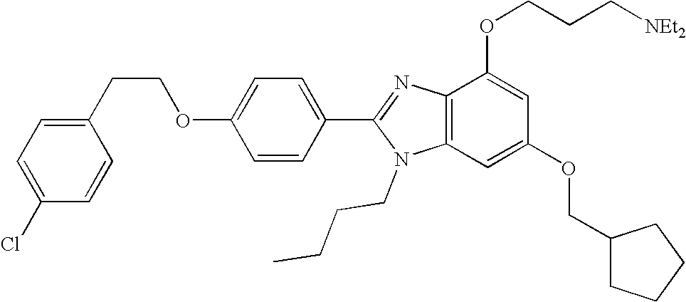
C1(CCOC2=CC=C(C3=NC4=C(N3CCCC)C=C(OCC3CCCC3)C=C4OCCC[NEt2])C=C2)=CC=C(Cl)C=C1
